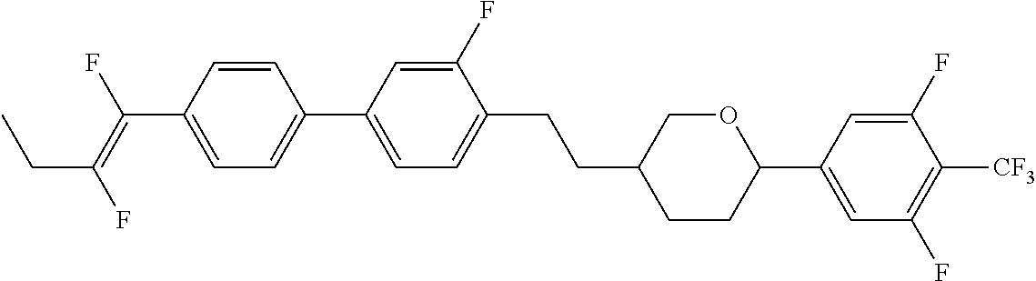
C(C1CCC(C2=CC(F)=C([CF3])C(F)=C2)OC1)CC1=CC=C(C2=CC=C(C(=C(F)CC)F)C=C2)C=C1F
